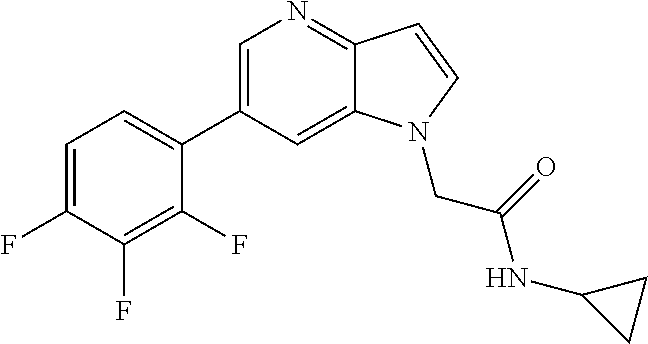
C1(C2=CN=C3C(=C2)N(CC(NC2CC2)=O)C=C3)=CC=C(F)C(F)=C1F
